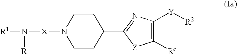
N1([X]N([R1])[R])CCC(C2=NC([Y][R2])=C([Rc])[Z]2)CC1
